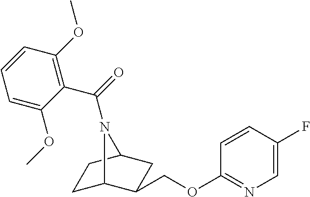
C1C2C(COC3=NC=C(F)C=C3)CC(C1)N2C(=O)C1=C(OC)C=CC=C1OC
